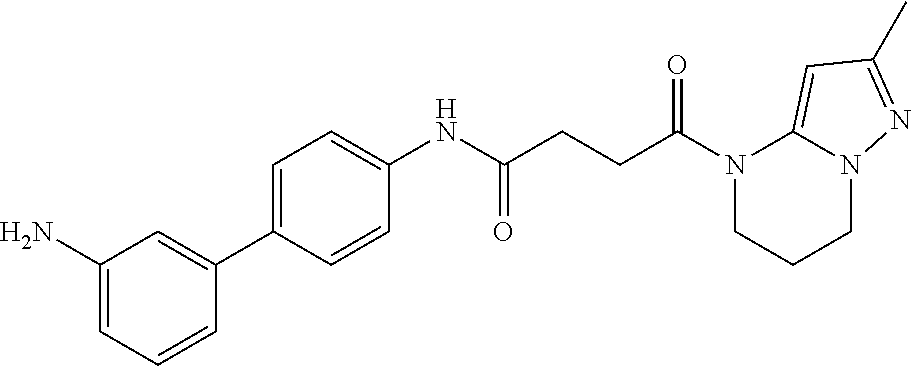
C1(NC(CCC(N2CCCN3C2=CC(C)=N3)=O)=O)=CC=C(C2=CC(N)=CC=C2)C=C1
